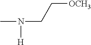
N(CC[OCH3])(C)[H]
